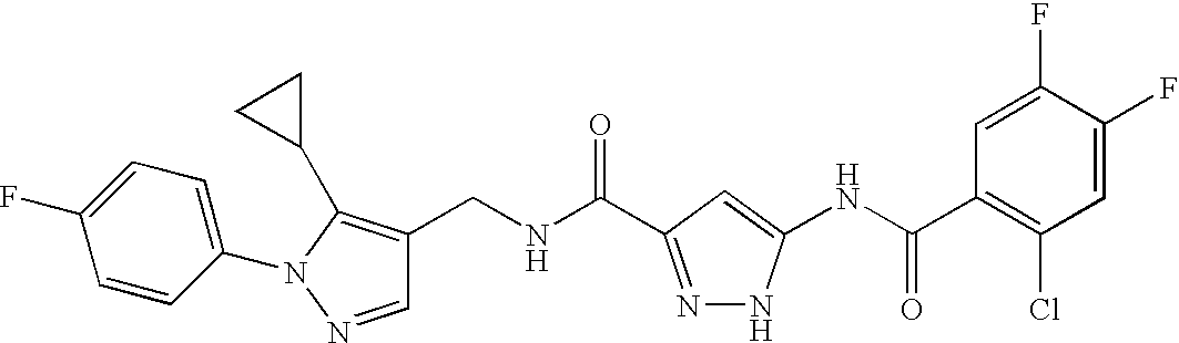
C1(CNC(=O)C2=NNC(NC(C3=C(Cl)C=C(F)C(F)=C3)=O)=C2)=C(C2CC2)N(C2=CC=C(F)C=C2)N=C1
